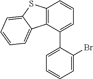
C1=CC=C(C2=CC=CC=C2Br)C2=C1SC1=CC=CC=C21
